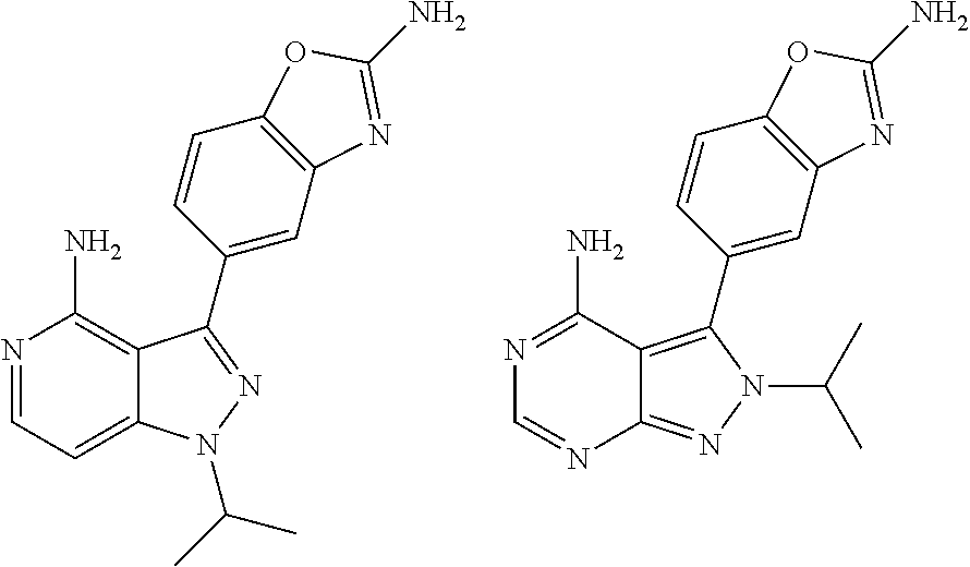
N1=CC=C2C(=C1N)C(C1=CC3=C(C=C1)OC(N)=N3)=NN2C(C)C.N1=C(N)C2=C(C3=CC4=C(C=C3)OC(N)=N4)N(C(C)C)N=C2N=C1
